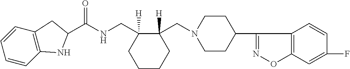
C1=CC=CC2=C1CC(C(NCC1([H])CCCCC1([H])CN1CCC(C3=NOC4=C3C=CC(F)=C4)CC1)=O)N2
